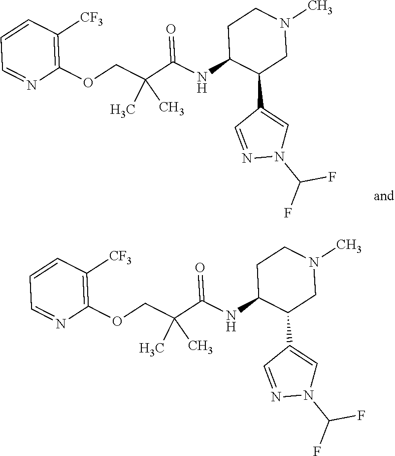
C1=CC([CF3])=C(OCC(C(NC2C(C3=CN(C(F)F)N=C3)CN(C)CC2)=O)(C)C)N=C1.C1=CC([CF3])=C(OCC(C(NC2C(C3=CN(C(F)F)N=C3)CN(C)CC2)=O)(C)C)N=C1
